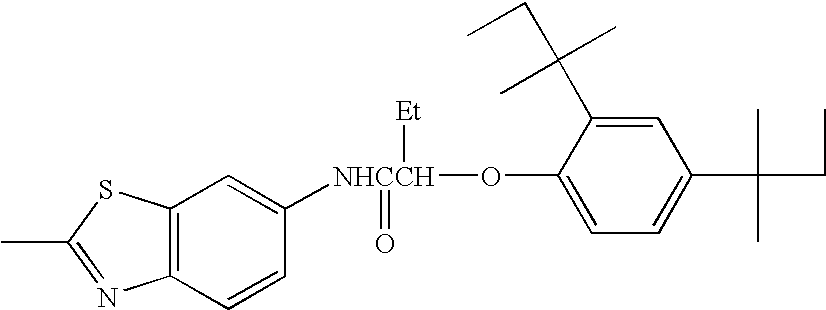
C12=C(C=CC([NHCCH](=O)([Et])OC3=CC=C(C(C)(CC)C)C=C3C(C)(C)CC)=C1)N=C(C)S2
